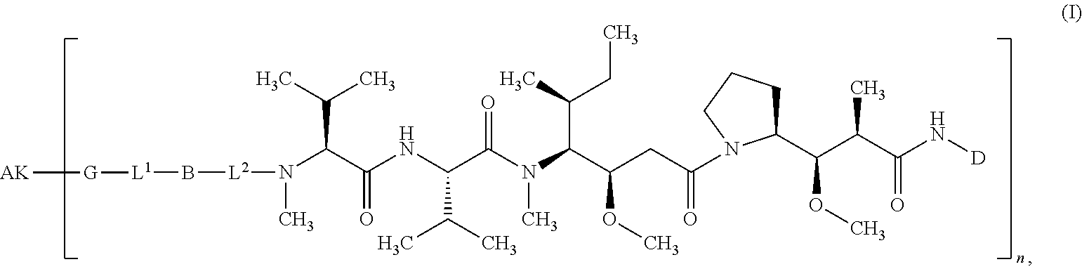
N(C)(C(C(=O)NC(C(C)C)C(N(C)C(C(OC)CC(=O)N1C(C(C(C(=O)N[D])C)OC)CCC1)C(C)CC)=O)C(C)C)[L2]B[L1][G][AK]
